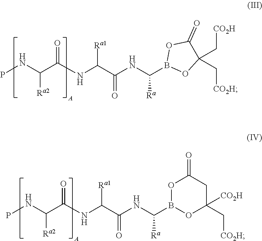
PNC(C(NC(C(NC(B1OC(C[CO2H])(C[CO2H])C(=O)O1)[Ra])=O)[Ra1])=O)[Ra2].PNC(C(NC(C(NC(B1OC(C[CO2H])([CO2H])CC(=O)O1)[Ra])=O)[Ra1])=O)[Ra2]
